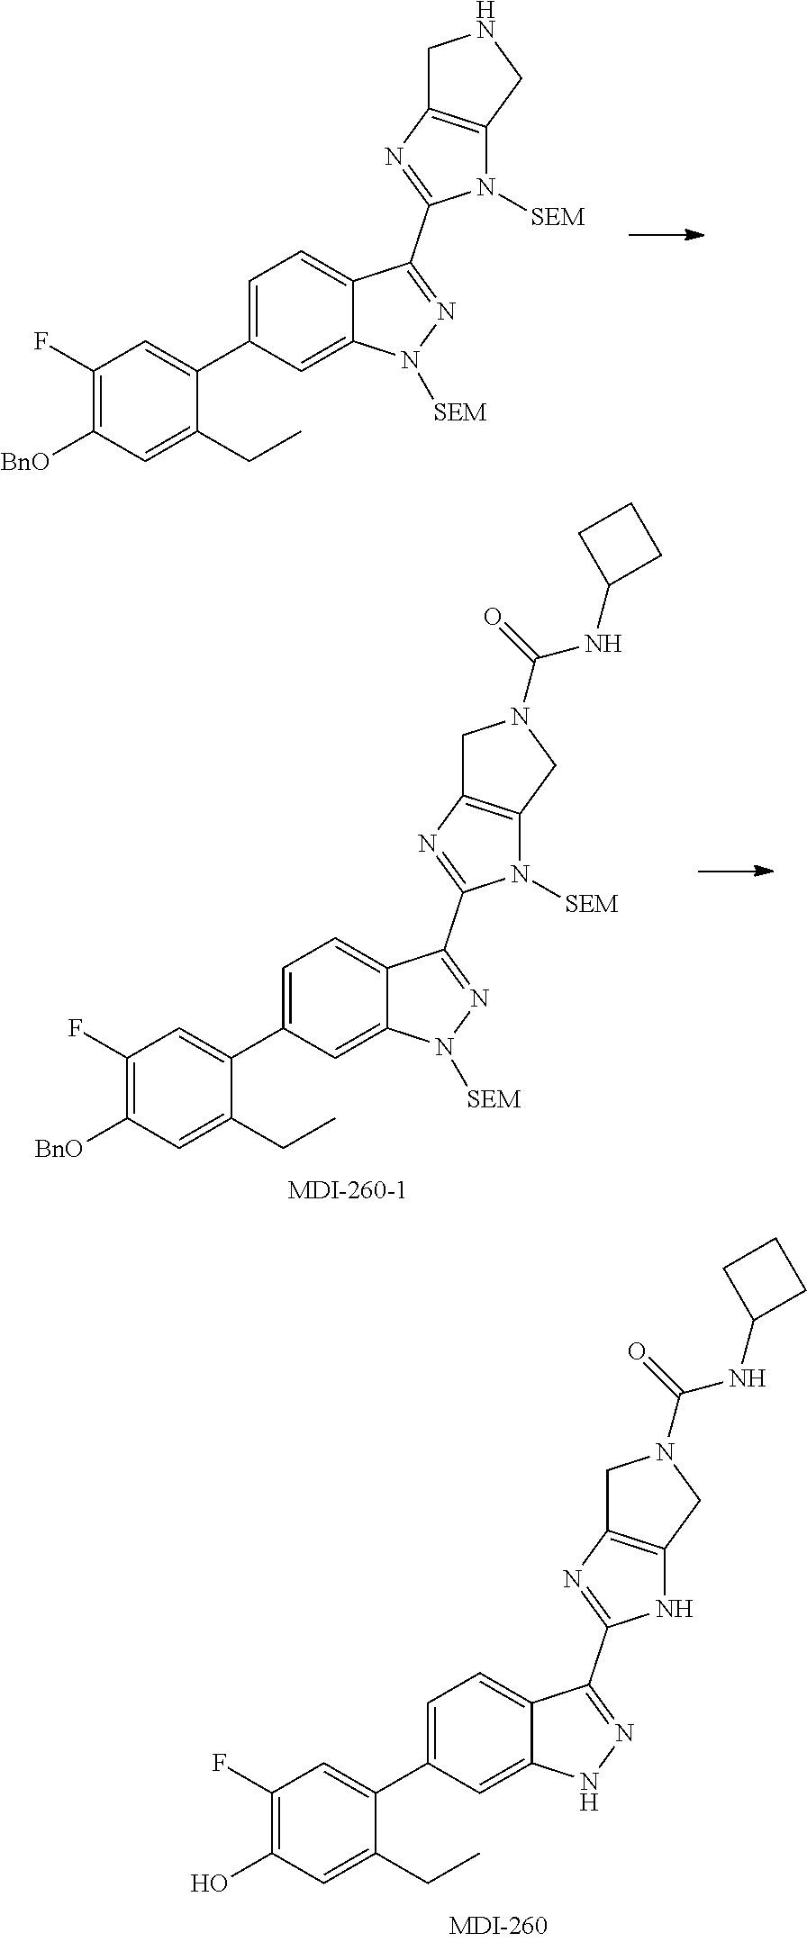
[BnO]C1=C(F)C=C(C2=CC=C3C(=C2)N([SEM])N=C3C2=NC3=C(N2[SEM])CNC3)C(CC)=C1.OC1=C(F)C=C(C2=CC=C3C(=C2)NN=C3C2=NC3=C(N2)CN(C(NC2CCC2)=O)C3)C(CC)=C1.[BnO]C1=C(F)C=C(C2=CC=C3C(=C2)N([SEM])N=C3C2=NC3=C(N2[SEM])CN(C(NC2CCC2)=O)C3)C(CC)=C1
